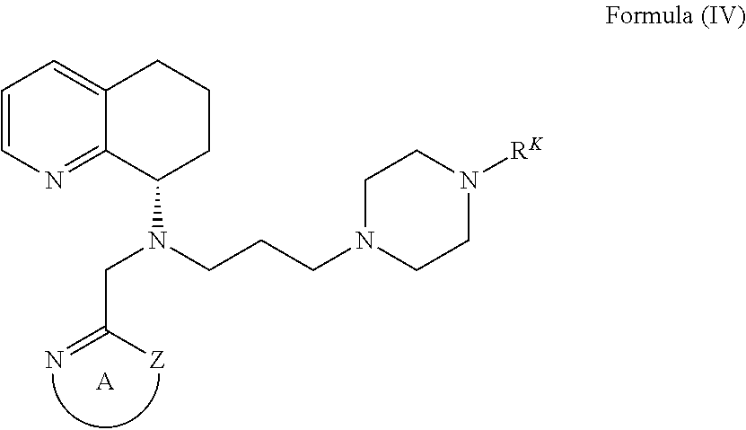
C12=CC=CN=C1C(N(CCCN1CCN([RK])CC1)CC(=N)[Z])CCC2.[A]
